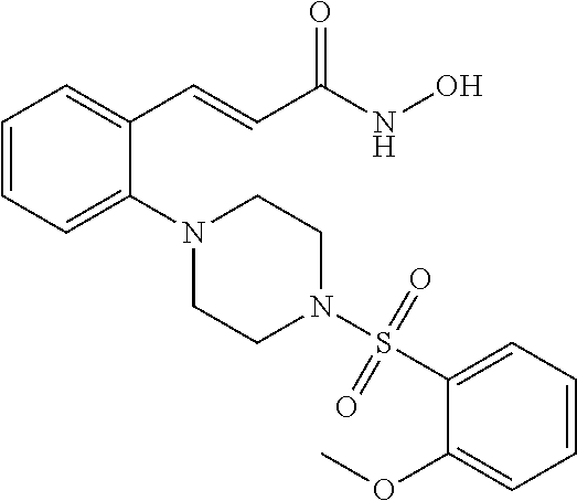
C1=CC=C(N2CCN(S(=O)(=O)C3=CC=CC=C3OC)CC2)C(C=CC(NO)=O)=C1
